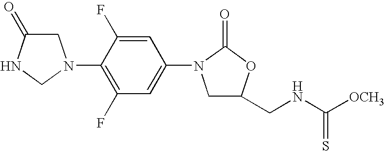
C1C(=O)NCN1C1=C(F)C=C(N2CC(CNC(=S)[OCH3])OC2=O)C=C1F
